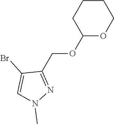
C1CCC(OCC2=NN(C)C=C2Br)OC1
